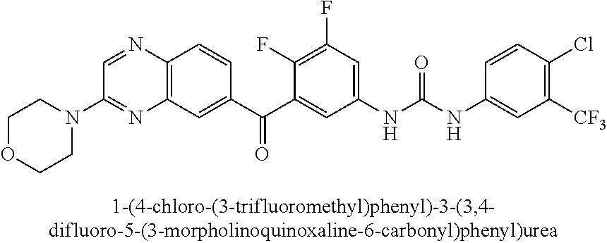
C1OCCN(C2=NC3=C(N=C2)C=CC(C(C2=CC(NC(NC4=CC([CF3])=C(Cl)C=C4)=O)=CC(F)=C2F)=O)=C3)C1
